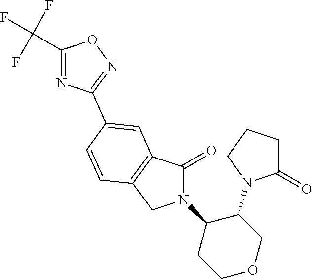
C1(=O)N(C2CCOCC2N2C(=O)CCC2)CC2=C1C=C(C1=NOC(C(F)(F)F)=N1)C=C2
